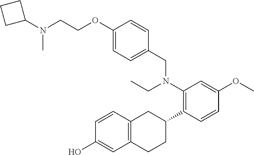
C1(OCCN(C2CCC2)C)=CC=C(CN(C2=C(C3CC4=C(CC3)C=C(O)C=C4)C=CC(OC)=C2)CC)C=C1
